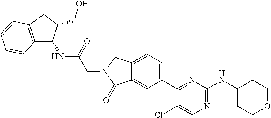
C12=C(CC(CO)C1NC(CN1CC3=CC=C(C4=NC(NC5CCOCC5)=NC=C4Cl)C=C3C1=O)=O)C=CC=C2
